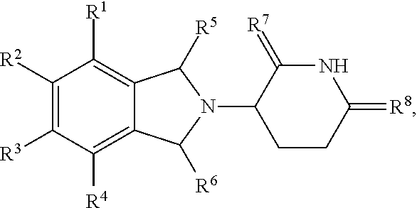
C1([R2])=C([R3])C([R4])=C2C(=C1[R1])C([R5])N(C1CCC(=[R8])NC1=[R7])C2[R6]
